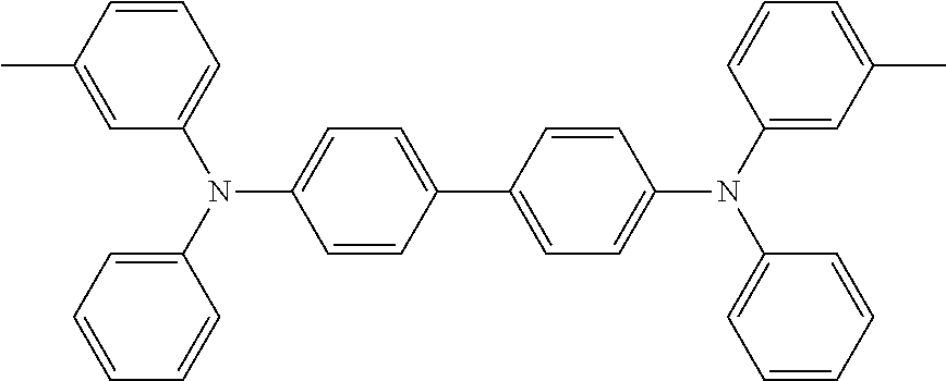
C1=CC=C(N(C2=CC=CC(C)=C2)C2=CC=C(C3=CC=C(N(C4=CC=CC=C4)C4=CC(C)=CC=C4)C=C3)C=C2)C=C1
